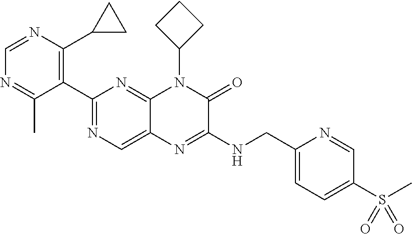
C1=NC(C2CC2)=C(C2=NC=C3C(=N2)N(C2CCC2)C(=O)C(NCC2=CC=C(S(C)(=O)=O)C=N2)=N3)C(C)=N1
